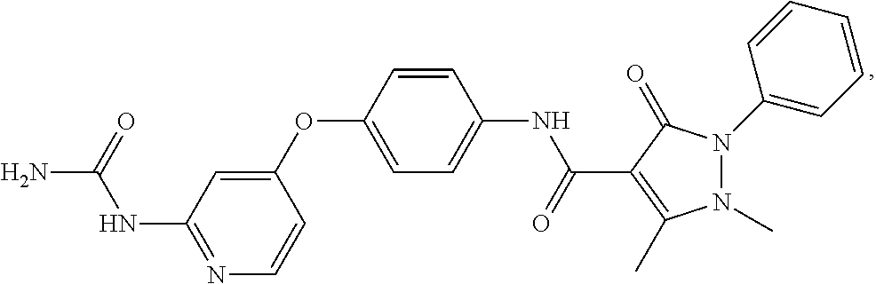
N1=C(NC(=O)N)C=C(OC2=CC=C(NC(=O)C3=C(C)N(C)N(C4=CC=CC=C4)C3=O)C=C2)C=C1
